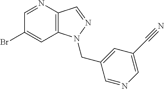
C1(Br)=CC2=C(C=NN2CC2=CC(C#N)=CN=C2)N=C1
